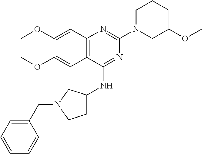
C12=C(C(NC3CCN(CC4=CC=CC=C4)C3)=NC(N3CC(OC)CCC3)=N1)C=C(OC)C(OC)=C2
